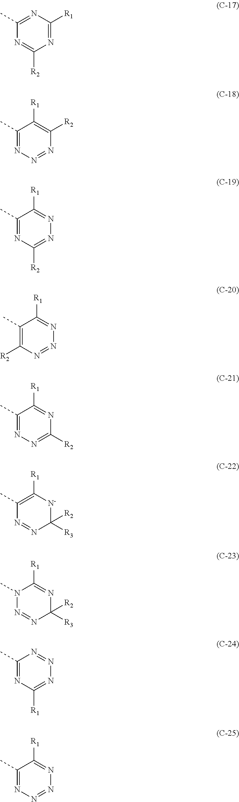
C1(C)=NC([R1])=NC([R2])=N1.C1(C)=NN=NC([R2])=C1[R1].C1(C)=NC([R2])=NN=C1[R1].C1(C)=C([R2])N=NN=C1[R1].C1(C)=NN=C([R2])N=C1[R1].C1(C)=C([R1])[N-]C([R3])([R2])N=N1.N1(C)N=NC([R3])([R2])N=C1[R1].C1(C)=NC([R1])=NN=N1.C1(C)=NN=NN=C1[R1]
